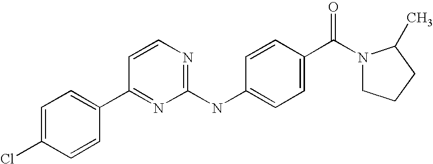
C1=C(Cl)C=CC(C2=NC(NC3=CC=C(C(=O)N4CCCC4C)C=C3)=NC=C2)=C1
